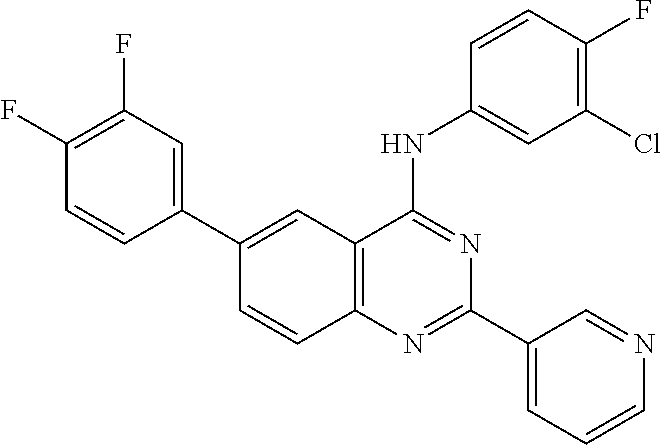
C12=C(N=C(C3=CC=CN=C3)N=C1NC1=CC(Cl)=C(F)C=C1)C=CC(C1=CC(F)=C(F)C=C1)=C2
